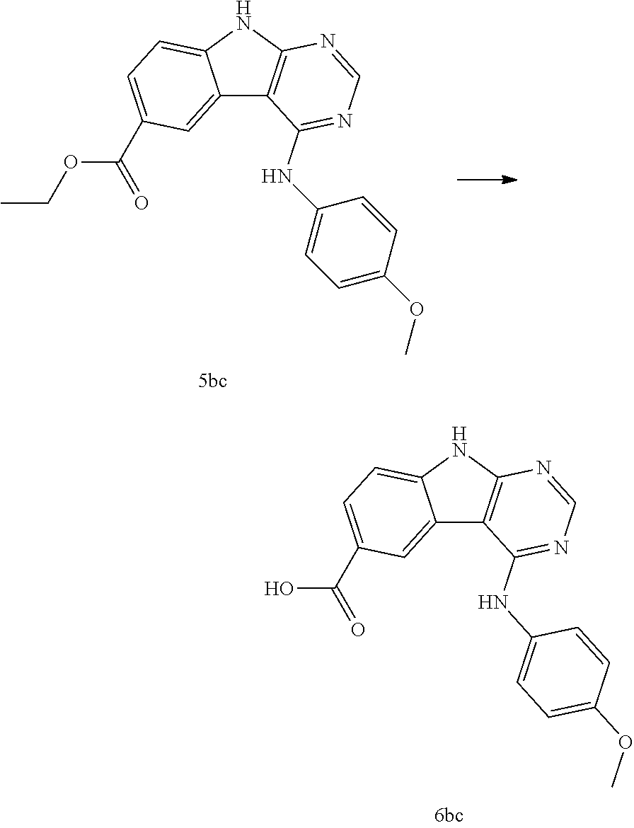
C1=NC2=C(C3=CC(C(O)=O)=CC=C3N2)C(NC2=CC=C(OC)C=C2)=N1.C1=C(C(OCC)=O)C=C2C(=C1)NC1=C2C(NC2=CC=C(OC)C=C2)=NC=N1
